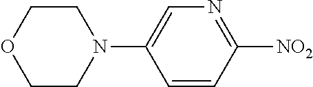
O1CCN(C2=CN=C([NO2])C=C2)CC1
